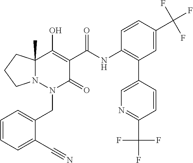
C1=CC=C(C#N)C(CN2C(=O)C(C(=O)NC3=C(C4=CN=C(C(F)(F)F)C=C4)C=C(C(F)(F)F)C=C3)=C(O)C3(C)N2CCC3)=C1
